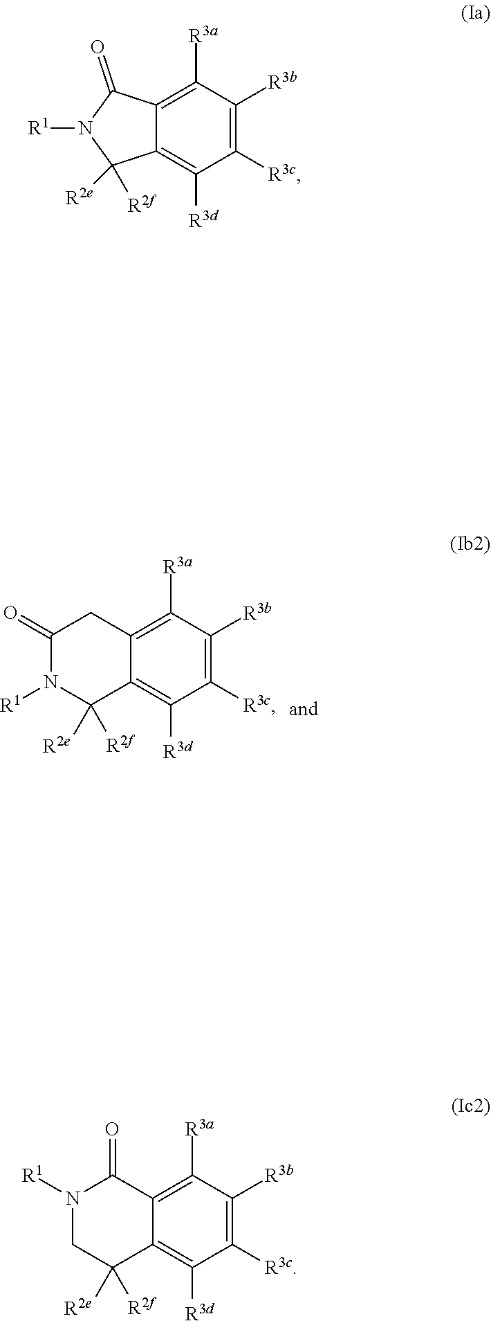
C12=C([R3a])C([R3b])=C([R3c])C([R3d])=C1C([R2e])([R2f])N([R1])C(=O)C2.C12=C([R3a])C([R3b])=C([R3c])C([R3d])=C1C([R2e])([R2f])N([R1])C2=O.C12=C([R3a])C([R3b])=C([R3c])C([R3d])=C1C([R2e])([R2f])CN([R1])C2=O
